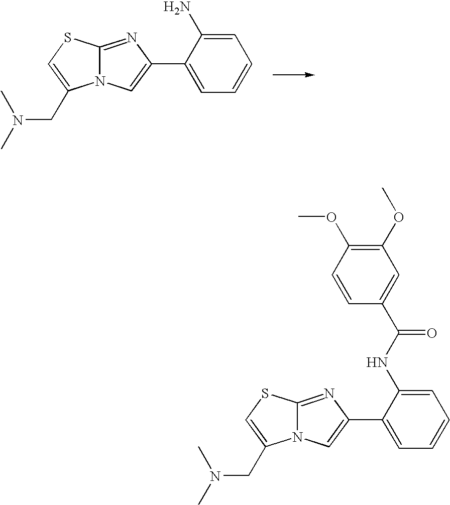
C12=NC(C3=CC=CC=C3N)=CN1C(CN(C)C)=CS2.C12=NC(C3=CC=CC=C3NC(C3=CC(OC)=C(OC)C=C3)=O)=CN1C(CN(C)C)=CS2
